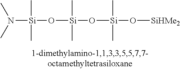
N([Si](C)(C)O[Si](C)(C)O[Si](C)(C)O[SiHMe2])(C)C
